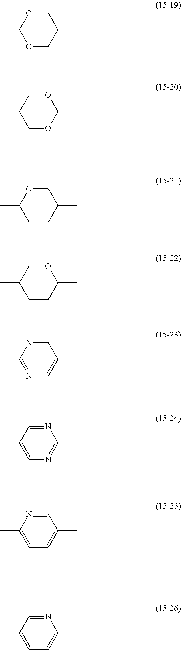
O1CC(C)COC1C.C1OC(C)OCC1C.C1CC(C)COC1C.C1CC(C)OCC1C.N1=C(C)N=CC(C)=C1.C1=C(C)C=NC(C)=N1.C1=C(C)N=CC(C)=C1.C1=C(C)C=NC(C)=C1
